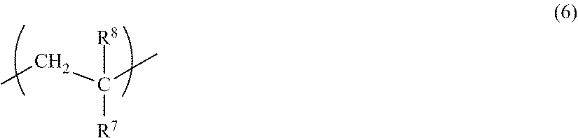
CCC([R8])([R7])C
